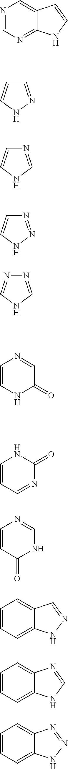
N1=CN=C2C(=C1)C=CN2.C1=NNC=C1.N1=CNC=C1.N1=NNC=C1.N1=CNC=N1.C1=CNC(=O)C=N1.C1=CC=NC(=O)N1.C1=CC(=O)NC=N1.C1=CC=C2C(=C1)C=NN2.C1=CC=C2C(=C1)N=CN2.C1=CC=C2C(=C1)N=NN2
